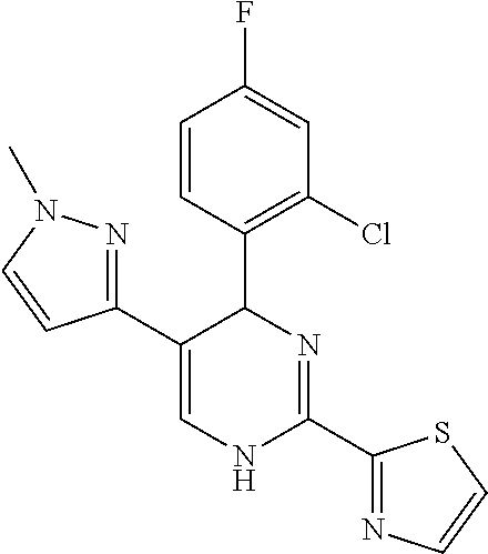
C1=CC(C2C(C3=NN(C)C=C3)=CNC(C3=NC=CS3)=N2)=C(Cl)C=C1F
